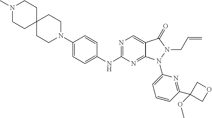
C1(N2CCC3(CC2)CCN(C)CC3)=CC=C(NC2=NC=C3C(=N2)N(C2=CC=CC(C4(OC)COC4)=N2)N(CC=C)C3=O)C=C1
